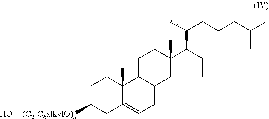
C1C([(C2-C6alkylO)n]O)CC2=CCC3C(C2(C)C1)CCC1(C)C3CCC1C(C)CCCC(C)C
